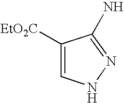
C1([EtO2C])=CNN=C1N
